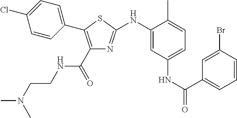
C1(NC2=NC(C(=O)NCCN(C)C)=C(C3=CC=C(Cl)C=C3)S2)=CC(NC(C2=CC=CC(Br)=C2)=O)=CC=C1C
